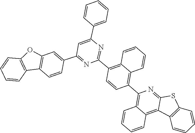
C1(C2=C3C=CC=CC3=C(C3=C4C=CC=CC4=C4C(=N3)SC3=C4C=CC=C3)C=C2)=NC(C2=CC=CC=C2)=CC(C2=CC3=C(C4=C(C=CC=C4)O3)C=C2)=N1
